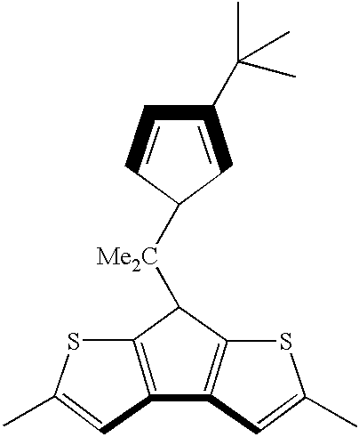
C1=CC([Me2C]C2C3=C(C=C(C)S3)C3=C2SC(C)=C3)C=C1C(C)(C)C
